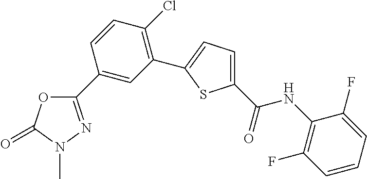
C1(C2=CC(C3=CC=C(C(=O)NC4=C(F)C=CC=C4F)S3)=C(Cl)C=C2)=NN(C)C(=O)O1
